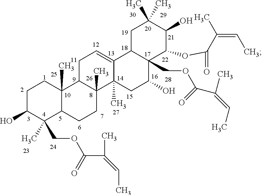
C1C(O)C(COC(C(C)=CC)=O)(C)C2C(C)(C1)C1C(C)(CC2)C2(C)C(=CC1)C1C(COC(C(=CC)C)=O)(C(O)C2)C(OC(C(=CC)C)=O)C(O)C(C)(C)C1
